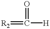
[R2]=C([H])=O
